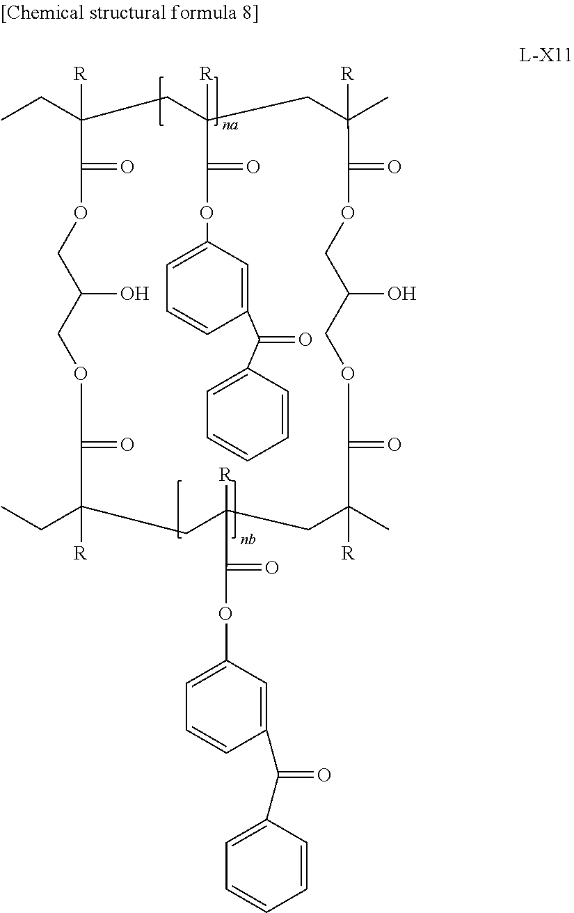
CCC1([R])CC([R])(C(OC2=CC=CC(C(C3=CC=CC=C3)=O)=C2)=O)CC(C)([R])C(=O)OCC(O)COC(=O)C(C)([R])CC(C(OC2=CC=CC(C(C3=CC=CC=C3)=O)=C2)=O)([R])CC(CC)([R])C(=O)OCC(O)COC1=O
